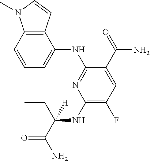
C1(NC(CC)(C(=O)N)[H])=C(F)C=C(C(=O)N)C(NC2=CC=CC3=C2C=CN3C)=N1
